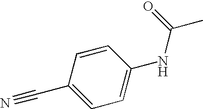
C1(C#N)=CC=C(NC(=O)C)C=C1
